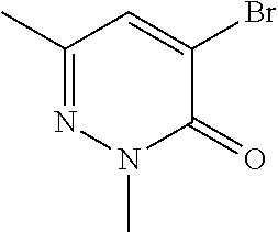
C1(C)=NN(C)C(=O)C(Br)=C1
